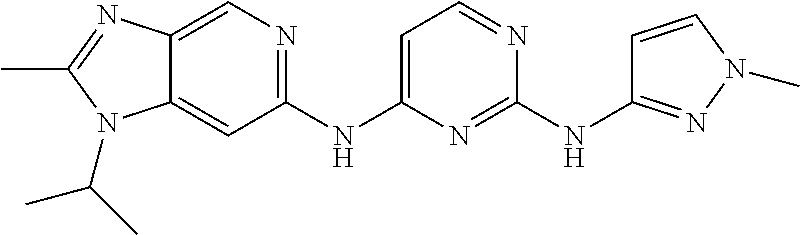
C1(NC2=CC=NC(NC3=NN(C)C=C3)=N2)=NC=C2C(=C1)N(C(C)C)C(C)=N2
